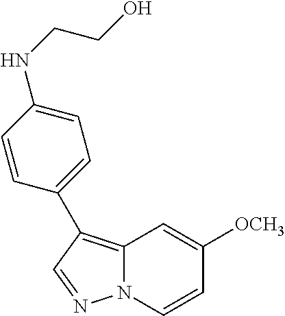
C12=C(C3=CC=C(NCCO)C=C3)C=NN1C=CC([OCH3])=C2
